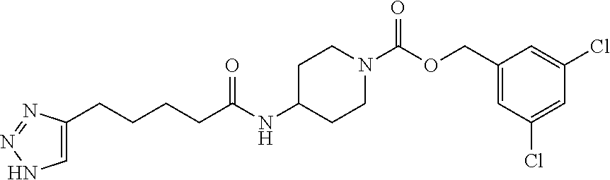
C1C(NC(CCCCC2=CNN=N2)=O)CCN(C(OCC2=CC(Cl)=CC(Cl)=C2)=O)C1
